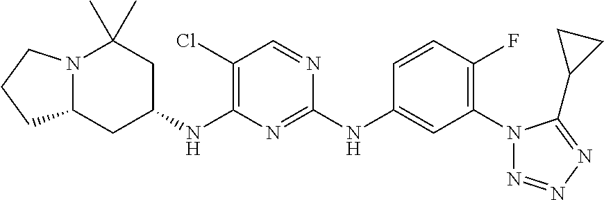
C1(NC2=CC(N3N=NN=C3C3CC3)=C(F)C=C2)=NC(NC2CC(C)(C)N3C(C2)CCC3)=C(Cl)C=N1
